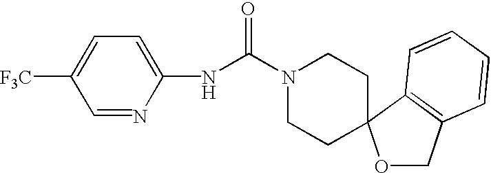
[F3C]C1=CC=C(NC(N2CCC3(CC2)OCC2=C3C=CC=C2)=O)N=C1
